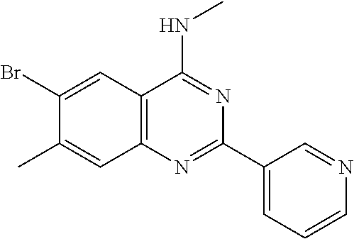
C12=C(N=C(C3=CC=CN=C3)N=C1NC)C=C(C)C(Br)=C2
